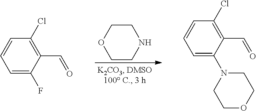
C1CNCCO1.C1=C(F)C(C=O)=C(Cl)C=C1.C1=C(N2CCOCC2)C(C=O)=C(Cl)C=C1
